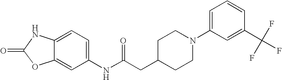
C12=CC(NC(CC3CCN(C4=CC=CC(C(F)(F)F)=C4)CC3)=O)=CC=C1NC(=O)O2
